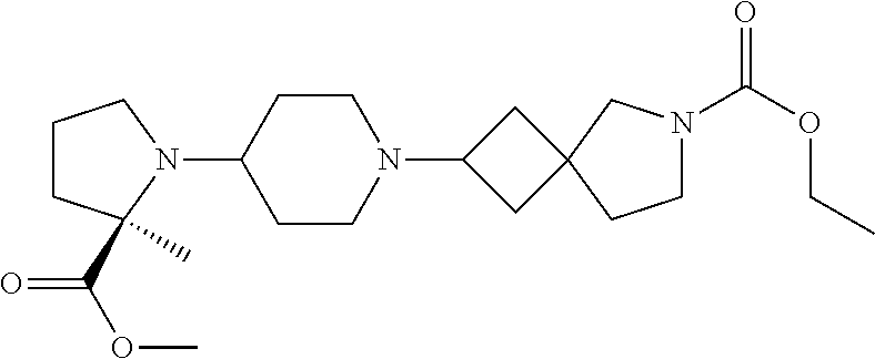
C1CC(C)(C(OC)=O)N(C2CCN(C3CC4(C3)CCN(C(OCC)=O)C4)CC2)C1
